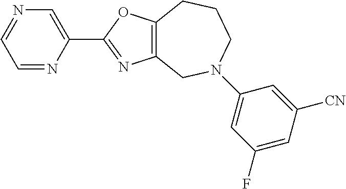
C1=NC=C(C2=NC3=C(O2)CCCN(C2=CC(F)=CC([CN])=C2)C3)N=C1
